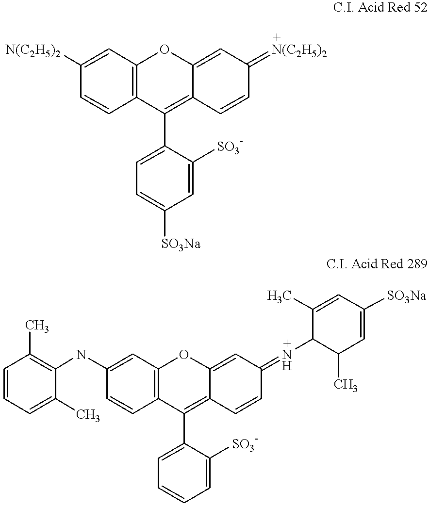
C1([N(C2H5)2])=CC2=C(C=C1)C(C1=CC=C([SO3Na])C=C1[SO3-])=C1C(=CC(=[N(C2H5)2])C=C1)O2.C1=CC=C(C)C(NC2=CC3=C(C=C2)C(C2=CC=CC=C2[SO3-])=C2C(=CC(=NC4C(C)C=C([SO3Na])C=C4C)C=C2)O3)=C1C
